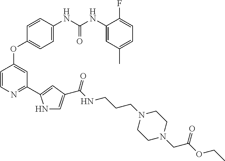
C1=C(NC(NC2=CC(C)=CC=C2F)=O)C=CC(OC2=CC(C3=CC(C(NCCCN4CCN(CC(OCC)=O)CC4)=O)=CN3)=NC=C2)=C1
